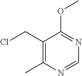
C1(CCl)=C(C)N=CN=C1OC
